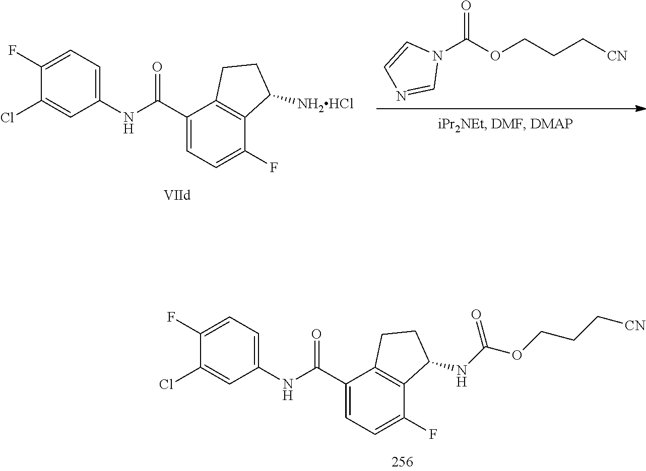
C1(Cl)=CC(NC(C2=CC=C(F)C3=C2CCC3NC(OCCC[CN])=O)=O)=CC=C1F.N1(C(OCCC[CN])=O)C=CN=C1.C1(Cl)=CC(NC(C2=CC=C(F)C3=C2CCC3[NH2HCl])=O)=CC=C1F
